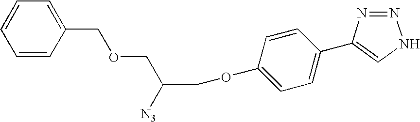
C1=CC=CC(COCC(COC2=CC=C(C3=CNN=N3)C=C2)[N3])=C1
